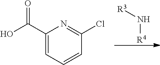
[R3]N[R4].OC(C1=CC=CC(Cl)=N1)=O
